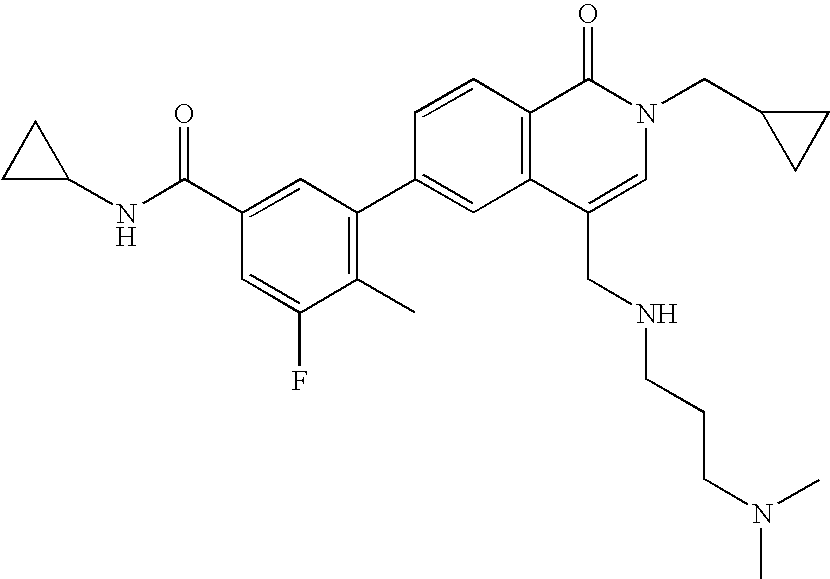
C1C(NC(C2=CC(C3=CC4=C(C=C3)C(=O)N(CC3CC3)C=C4CNCCCN(C)C)=C(C)C(F)=C2)=O)C1
